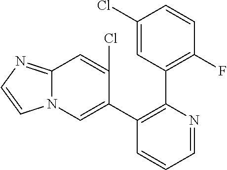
C1(Cl)=CC(C2=C(C3=CN4C(=NC=C4)C=C3Cl)C=CC=N2)=C(F)C=C1
